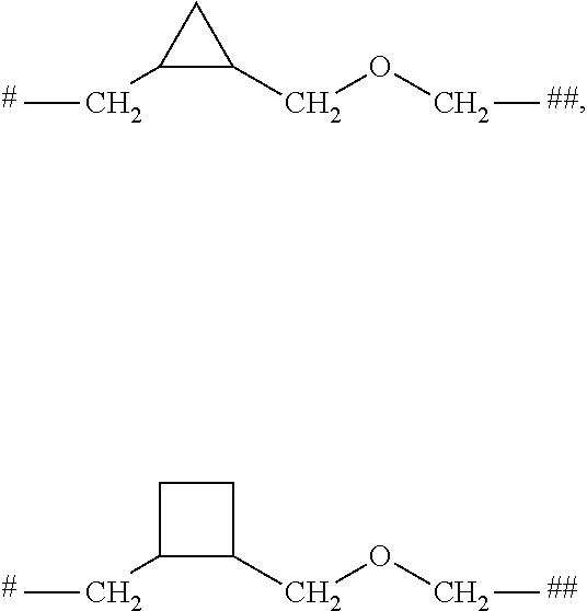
C1(CC)C(COCC)C1.C1(CC)C(COCC)CC1
